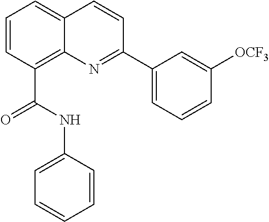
C1=CC(C(NC2=CC=CC=C2)=O)=C2C(=C1)C=CC(C1=CC=CC([OCF3])=C1)=N2
